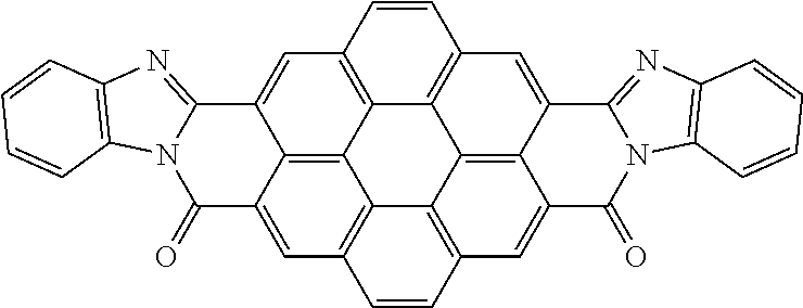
C1=C2C3=C4C5=C1C=CC1=C5C5=C6C(=CC7=C5C4=C(C=C3C(=O)N3C2=NC2=C3C=CC=C2)C=C7)C(=O)N2C(=NC3=C2C=CC=C3)C6=C1
